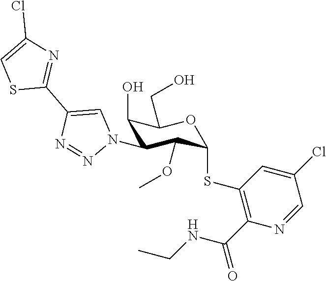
C1(O)C(N2C=C(C3=NC(Cl)=CS3)N=N2)C(OC)C(SC2=C(C(=O)NCC)N=CC(Cl)=C2)OC1CO
